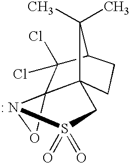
C123C4(CCC(C1(Cl)Cl)C4(C)C)CS(=O)(=O)[: N]2O3
